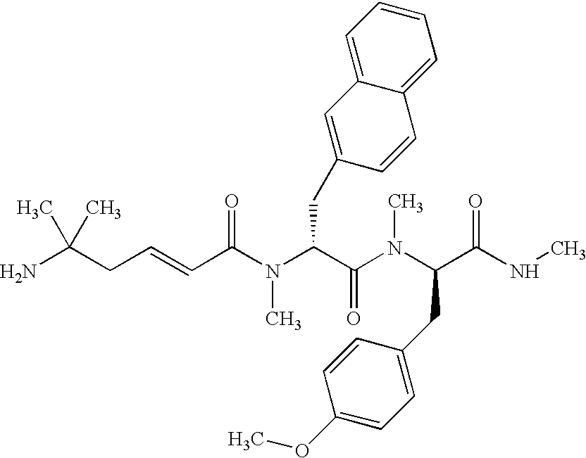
C(CC=CC(N(C(C(N(C(C(NC)=O)CC1=CC=C(OC)C=C1)C)=O)CC1=CC2=CC=CC=C2C=C1)C)=O)(N)(C)C
